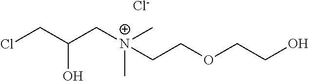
ClCC(C[N+](CCOCCO)(C)C)O.[Cl-]
